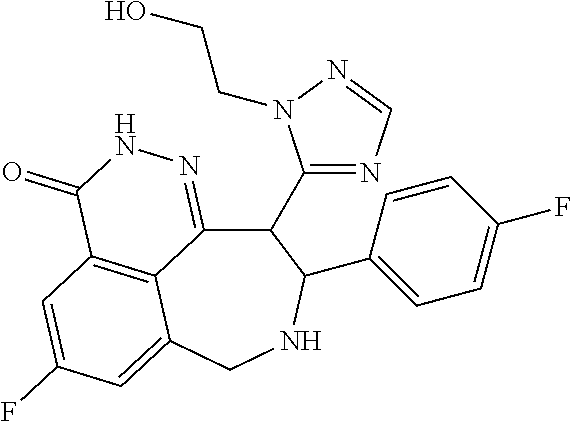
C12=C3C=C(F)C=C1CNC(C1=CC=C(F)C=C1)C(C1=NC=NN1CCO)C2=NNC3=O
